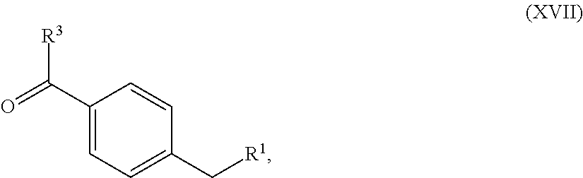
C1(C([R3])=O)=CC=C(C[R1])C=C1
